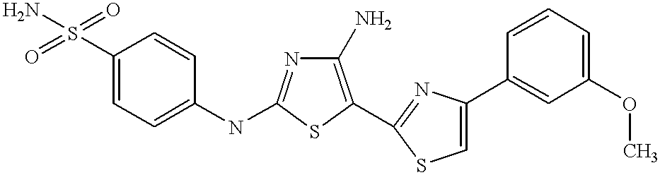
C1(S(=O)(=O)N)=CC=C(NC2=NC(N)=C(C3=NC(C4=CC(OC)=CC=C4)=CS3)S2)C=C1
